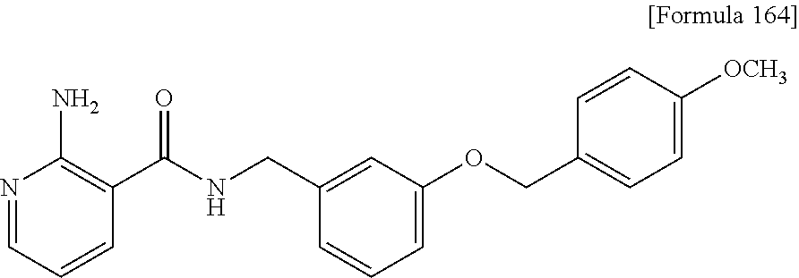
N1=CC=CC(C(NCC2=CC(OCC3=CC=C([OCH3])C=C3)=CC=C2)=O)=C1N
